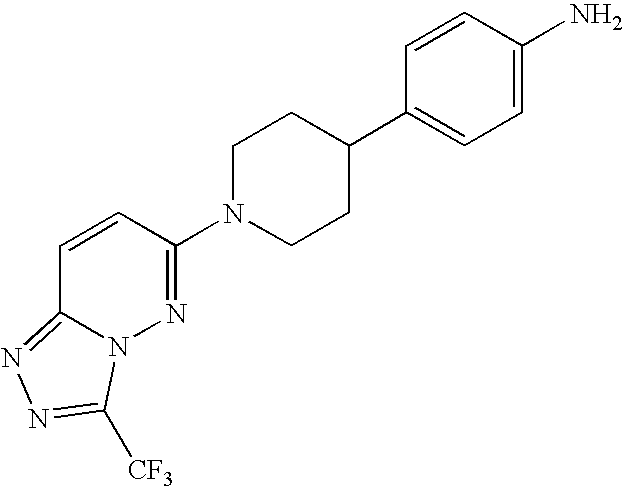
C1=CC(N2CCC(C3=CC=C(N)C=C3)CC2)=NN2C1=NN=C2[CF3]
